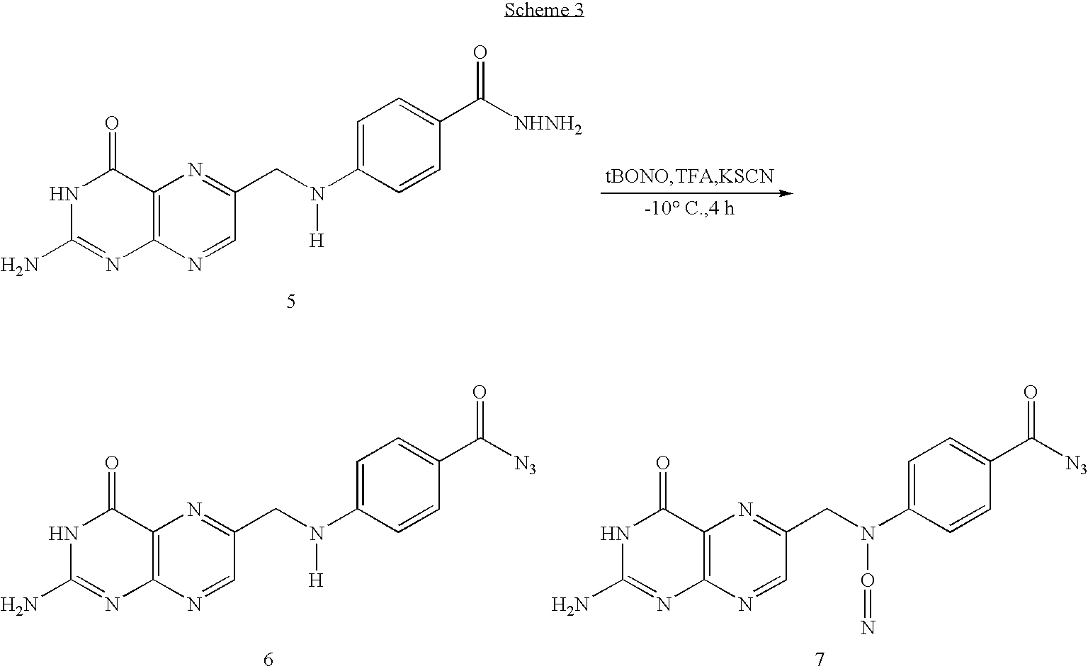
N1C(N)=NC2=C(C1=O)N=C(CN(C1=CC=C(C([NHNH2])=O)C=C1)[H])C=N2.N1C(N)=NC2=C(C1=O)N=C(CN(C1=CC=C(C([N3])=O)C=C1)O=N)C=N2.N1C(N)=NC2=C(C1=O)N=C(CN(C1=CC=C(C([N3])=O)C=C1)[H])C=N2
